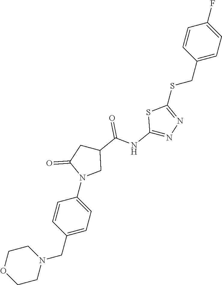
C1OCCN(CC2=CC=C(N3CC(C(NC4=NN=C(SCC5=CC=C(F)C=C5)S4)=O)CC3=O)C=C2)C1
